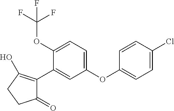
C1(OC(F)(F)F)=CC=C(OC2=CC=C(Cl)C=C2)C=C1C1=C(O)CCC1=O
